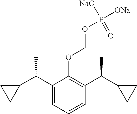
C1(C(C2CC2)C)=CC=CC(C(C2CC2)C)=C1OCOP([ONa])([NaO])=O
